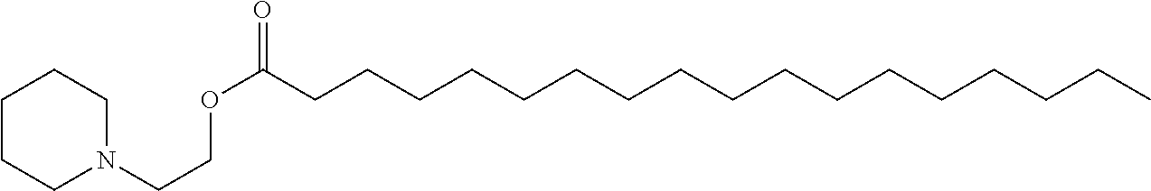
C(CCCCCC(OCCN1CCCCC1)=O)CCCCCCCCCCC
